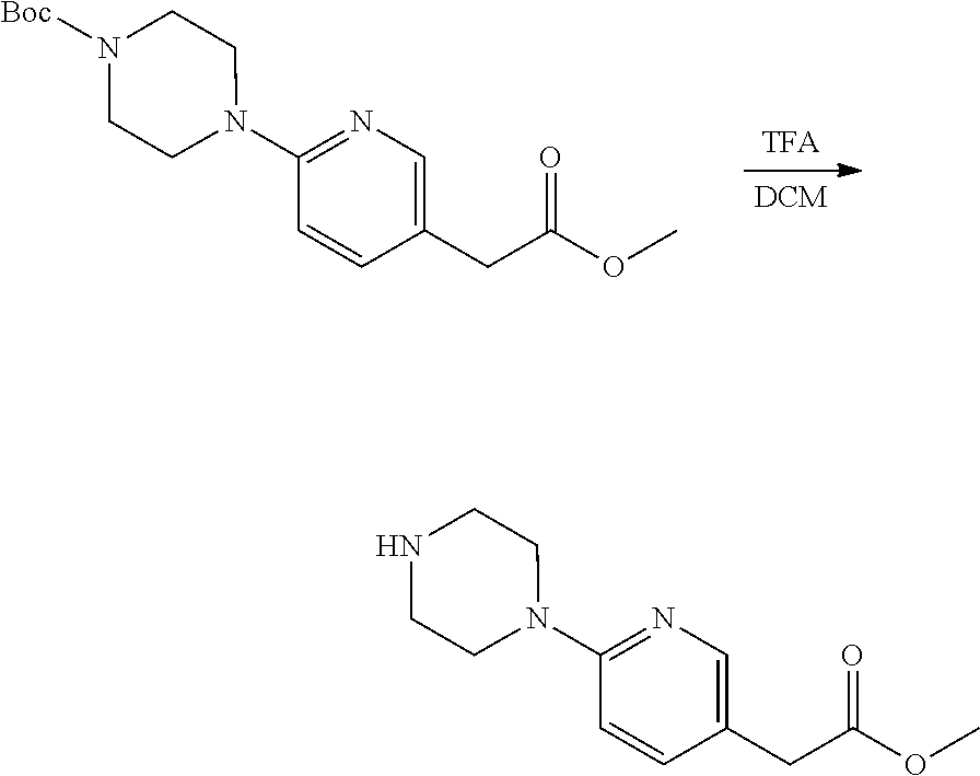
C1(CC(OC)=O)=CN=C(N2CCN([Boc])CC2)C=C1.C1(CC(OC)=O)=CN=C(N2CCNCC2)C=C1
